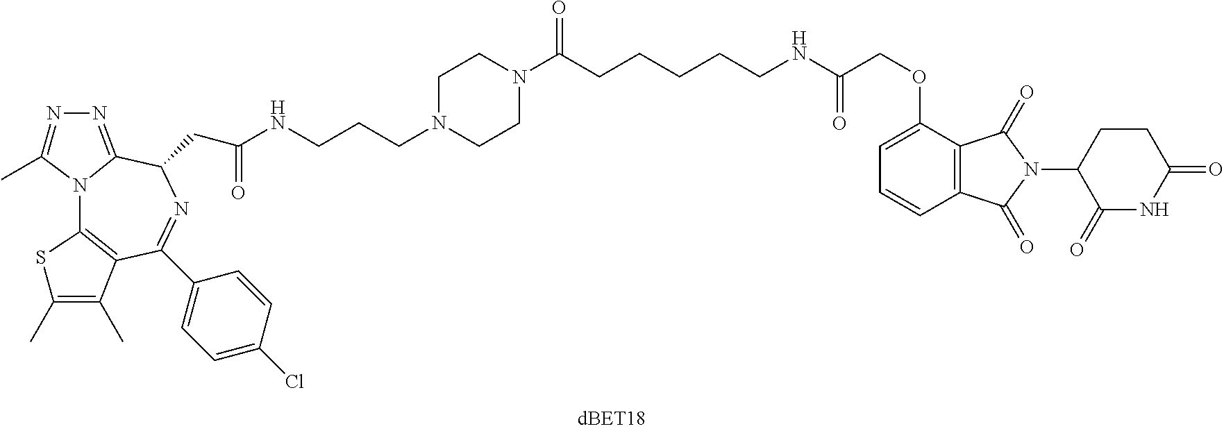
C12=C(C(OCC(NCCCCCC(N3CCN(CCCNC(CC4N=C(C5=CC=C(Cl)C=C5)C5=C(N6C4=NN=C6C)SC(C)=C5C)=O)CC3)=O)=O)=CC=C1)C(=O)N(C1C(=O)NC(=O)CC1)C2=O
